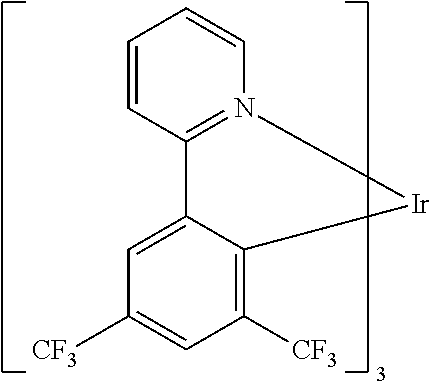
C1=CC=CN2=C1C1=CC([CF3])=CC([CF3])=C1[Ir]2
